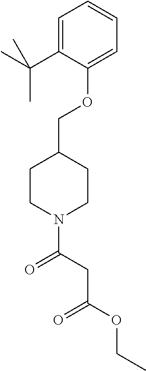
O(C1=CC=CC=C1C(C)(C)C)CC1CCN(C(=O)CC(OCC)=O)CC1
